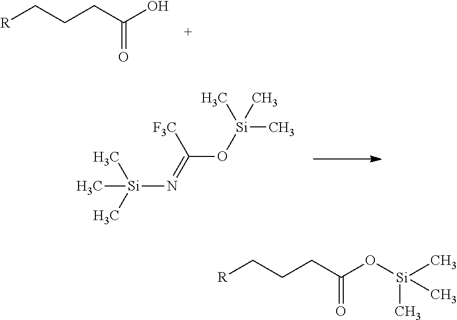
[R]CCCC(O)=O.C[Si](OC(=N[Si](C)(C)C)[F3C])(C)C.[R]CCCC(O[Si](C)(C)C)=O
